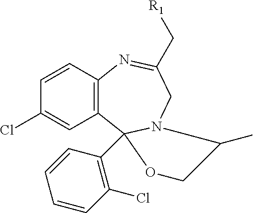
C1=CC2=C(C=C1Cl)C1(C3=C(Cl)C=CC=C3)N(CC(C[R1])=N2)C(C)CO1
